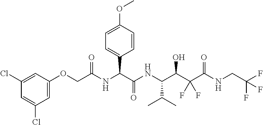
N(C(C(NC(C(C(C(NCC(F)(F)F)=O)(F)F)O)C(C)C)=O)C1=CC=C(OC)C=C1)C(COC1=CC(Cl)=CC(Cl)=C1)=O
